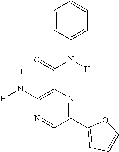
C1(N([H])[H])=C(C(N(C2=CC=CC=C2)[H])=O)N=C(C2=CC=CO2)C=N1
